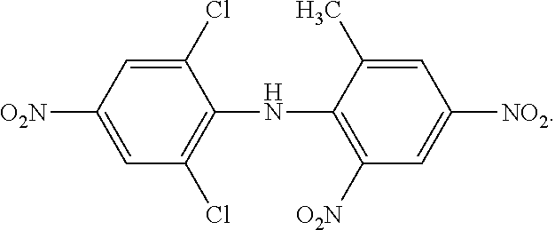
C1(Cl)=CC([O2N])=CC(Cl)=C1NC1=C([O2N])C=C([NO2])C=C1C
